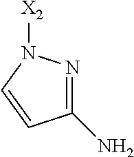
C1(N)=NN([X2])C=C1
